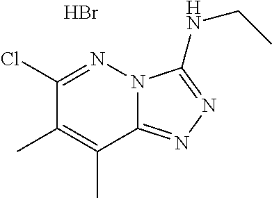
C1(Cl)=NN2C(=NN=C2NCC)C(C)=C1C.Br
